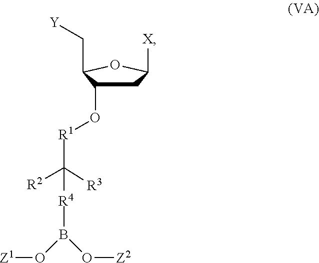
C1C(O[R1]C([R2])([R3])[R4]B(O[Z1])O[Z2])C(C[Y])OC1[X]
